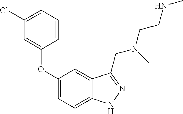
C1=CC=C(Cl)C=C1OC1=CC=C2C(=C1)C(CN(CCNC)C)=NN2
